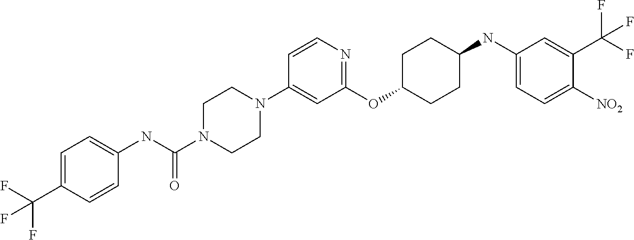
C1(OC2CCC(NC3=CC=C([NO2])C(C(F)(F)F)=C3)CC2)=NC=CC(N2CCN(C(NC3=CC=C(C(F)(F)F)C=C3)=O)CC2)=C1
